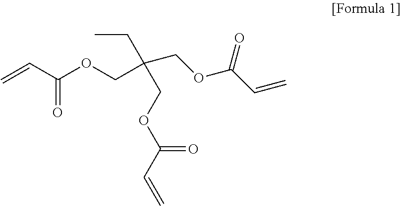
C=CC(OCC(CC)(COC(C=C)=O)COC(C=C)=O)=O
